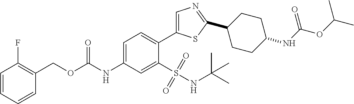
C1(COC(NC2=CC=C(C3=CN=C(C4CCC(NC(OC(C)C)=O)CC4)S3)C(S(NC(C)(C)C)(=O)=O)=C2)=O)=C(F)C=CC=C1
